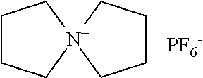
[PF6-].C1CC[N+]2(C1)CCCC2
